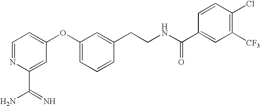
C1=NC(C(=N)N)=CC(OC2=CC=CC(CCNC(C3=CC([CF3])=C(Cl)C=C3)=O)=C2)=C1
